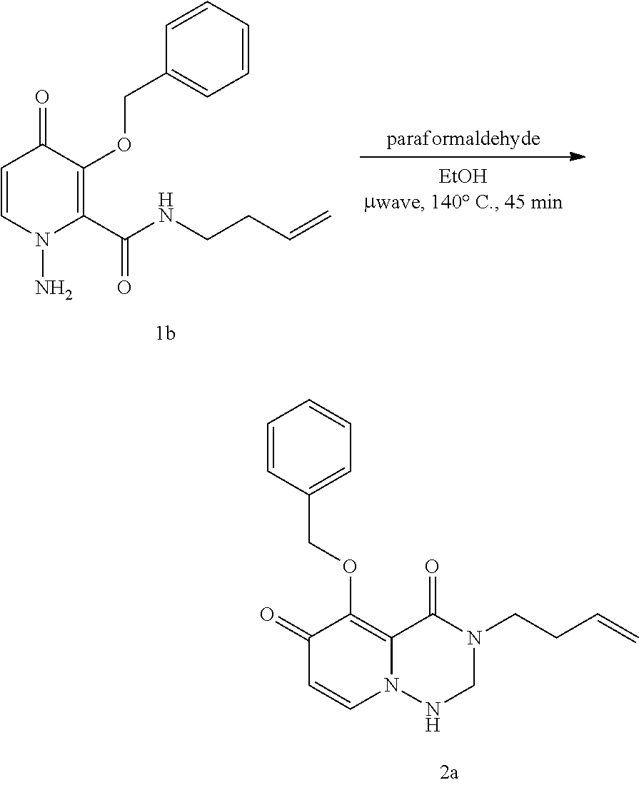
C1=CN(N)C(C(=O)NCCC=C)=C(OCC2=CC=CC=C2)C1=O.N1CN(CCC=C)C(=O)C2=C(OCC3=CC=CC=C3)C(=O)C=CN12
